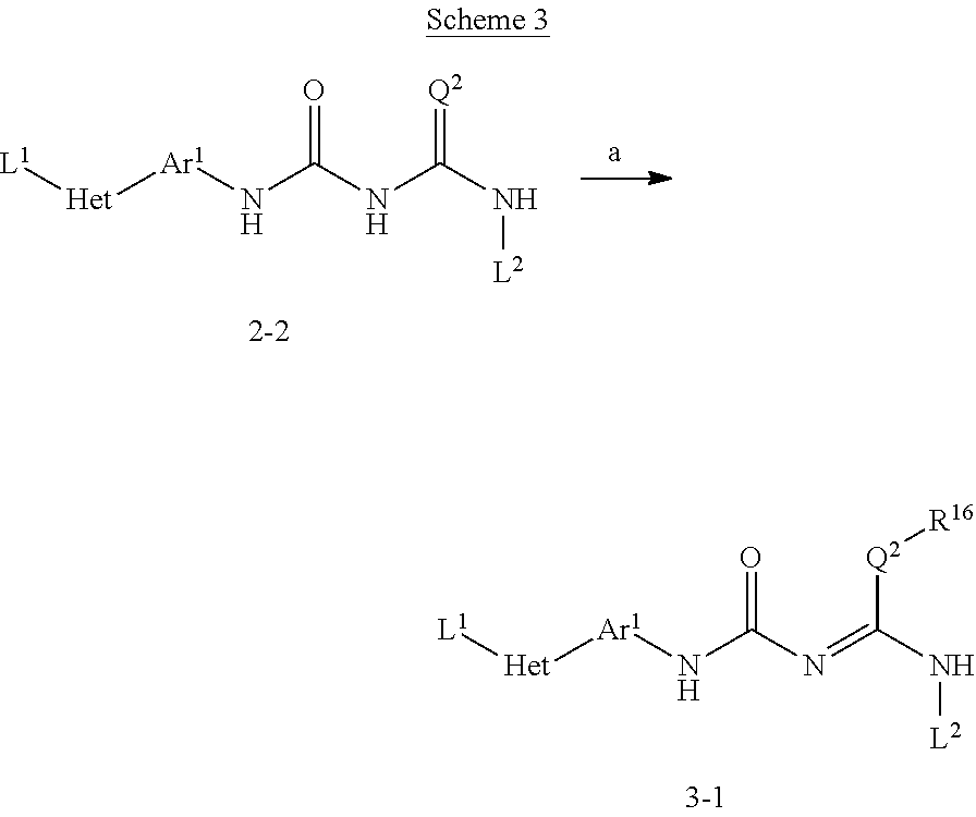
[L1][Het][Ar1]NC(NC(=[Q2])N[L2])=O.[L1][Het][Ar1]NC(N=C([Q2][R16])N[L2])=O
